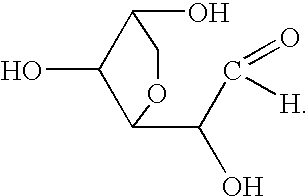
OC1C(O)C(C(C(=O)[H])O)OC1
